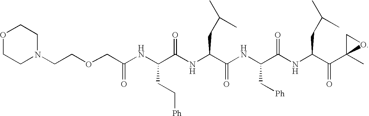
C(N1CCOCC1)COCC(NC(C(NC(C(NC(C(NC(C(C1(C)OC1)=O)CC(C)C)=O)C[Ph])=O)CC(C)C)=O)CC[Ph])=O
